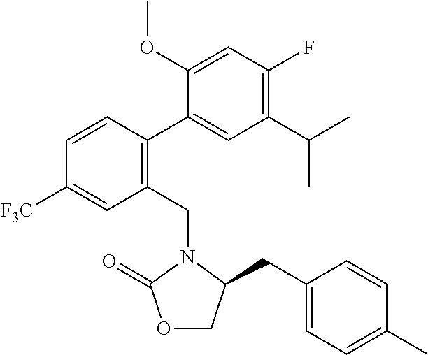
C1(C(C)C)=C(F)C=C(OC)C(C2=C(CN3C(CC4=CC=C(C)C=C4)COC3=O)C=C([F3C])C=C2)=C1
